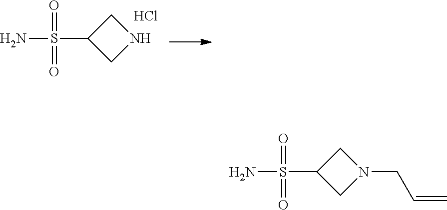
NS(C1CNC1)(=O)=O.Cl.NS(C1CN(CC=C)C1)(=O)=O
